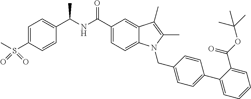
C1=C(S(C)(=O)=O)C=CC(C(NC(C2=CC=C3C(=C2)C(C)=C(C)N3CC2=CC=C(C3=CC=CC=C3C(OC(C)(C)C)=O)C=C2)=O)C)=C1
